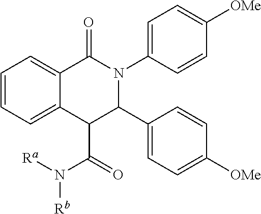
C1=CC=C2C(=C1)C(=O)N(C1=CC=C([OMe])C=C1)C(C1=CC=C([OMe])C=C1)C2C(=O)N([Ra])[Rb]
